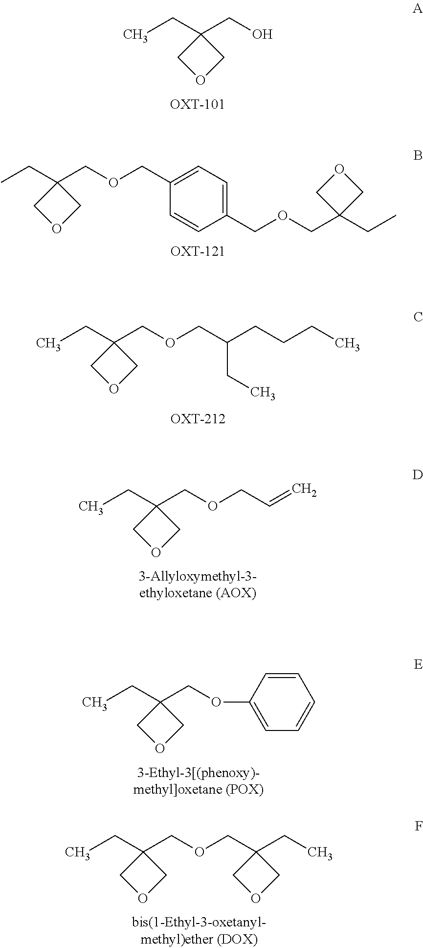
CCC1(CO)COC1.CCC1(COCC2=CC=C(COCC3(CC)COC3)C=C2)COC1.CCC1(COCC(CCCC)CC)COC1.CCC1(COCC=C)COC1.CCC1(COC2=CC=CC=C2)COC1.CCC1(COCC2(CC)COC2)COC1
